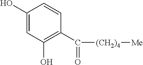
C1(O)=CC(O)=C(C(=O)[(CH2)4][Me])C=C1
